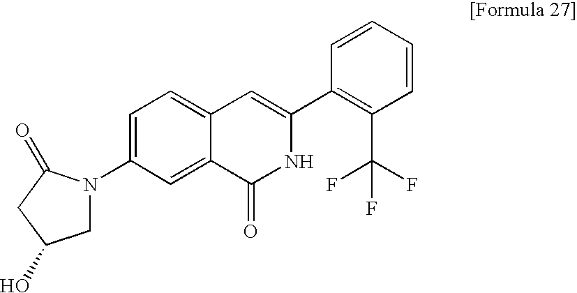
C1=C(N2CC(O)CC2=O)C=C2C(=C1)C=C(C1=C(C(F)(F)F)C=CC=C1)NC2=O
